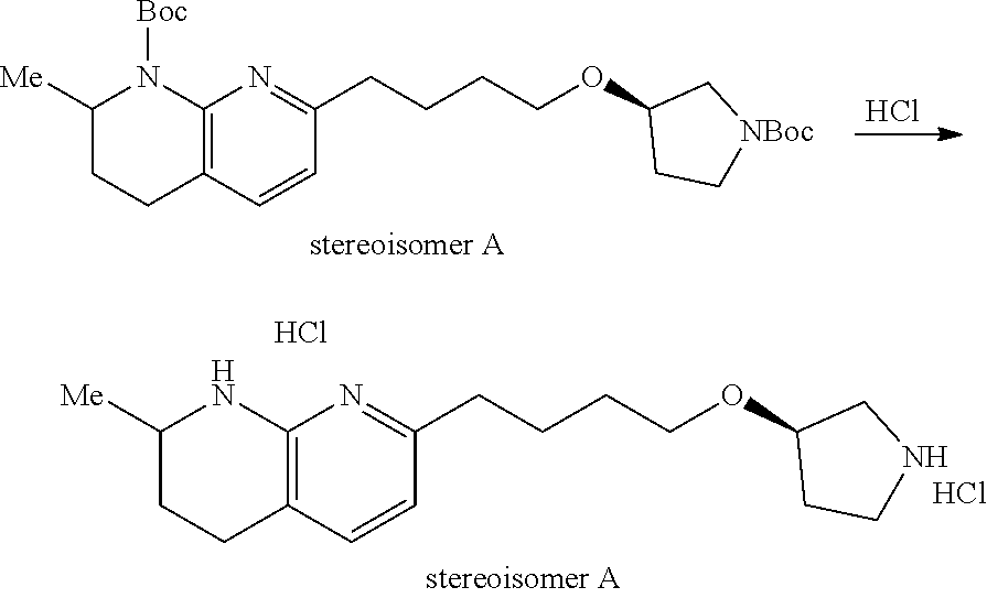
Cl.C12=C(C=CC(CCCCOC3CC[NBoc]C3)=N1)CCC([Me])N2[Boc].C12=C(C=CC(CCCCOC3CCNC3)=N1)CCC([Me])N2.Cl.Cl
